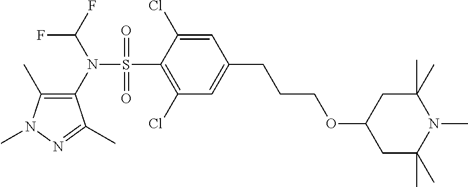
C1(C)=C(N(S(C2=C(Cl)C=C(CCCOC3CC(C)(C)N(C)C(C)(C)C3)C=C2Cl)(=O)=O)C(F)F)C(C)=NN1C
